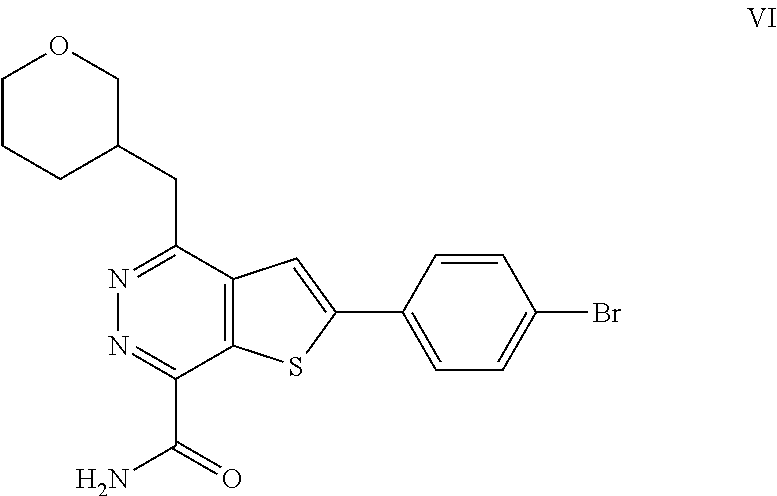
C12=C(C(CC3COCCC3)=NN=C1C(=O)N)C=C(C1=CC=C(Br)C=C1)S2
